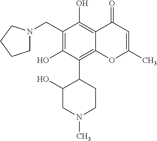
C1(CN2CCCC2)=C(O)C(C2C(O)CN(C)CC2)=C2C(=C1O)C(=O)C=C(C)O2
